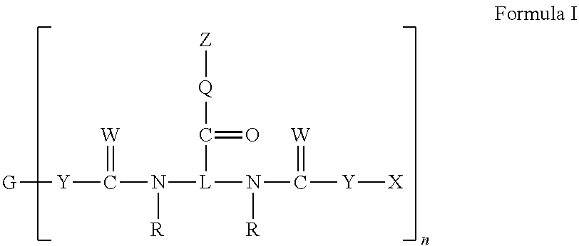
[G][Y]C(=[W])N([L](N(C([Y][X])=[W])[R])C([Q][Z])=O)[R]
